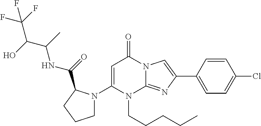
C1(N2CCCC2C(=O)NC(C(O)C(F)(F)F)C)=CC(=O)N2C(=NC(C3=CC=C(Cl)C=C3)=C2)N1CCCCC
